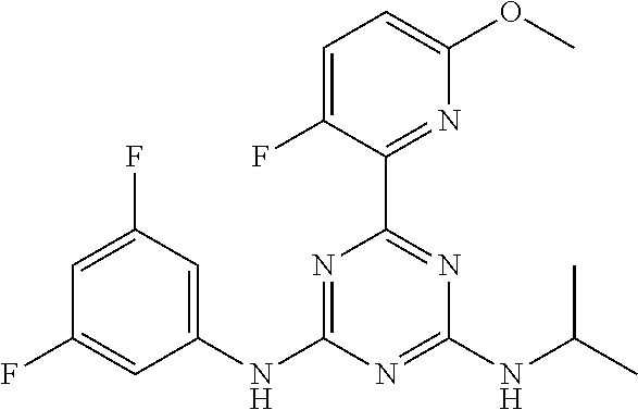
C1(NC2=NC(C3=NC(OC)=CC=C3F)=NC(NC(C)C)=N2)=CC(F)=CC(F)=C1
